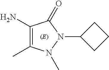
C1(N)=C(C)N(C)N(C2CCC2)C1=O
